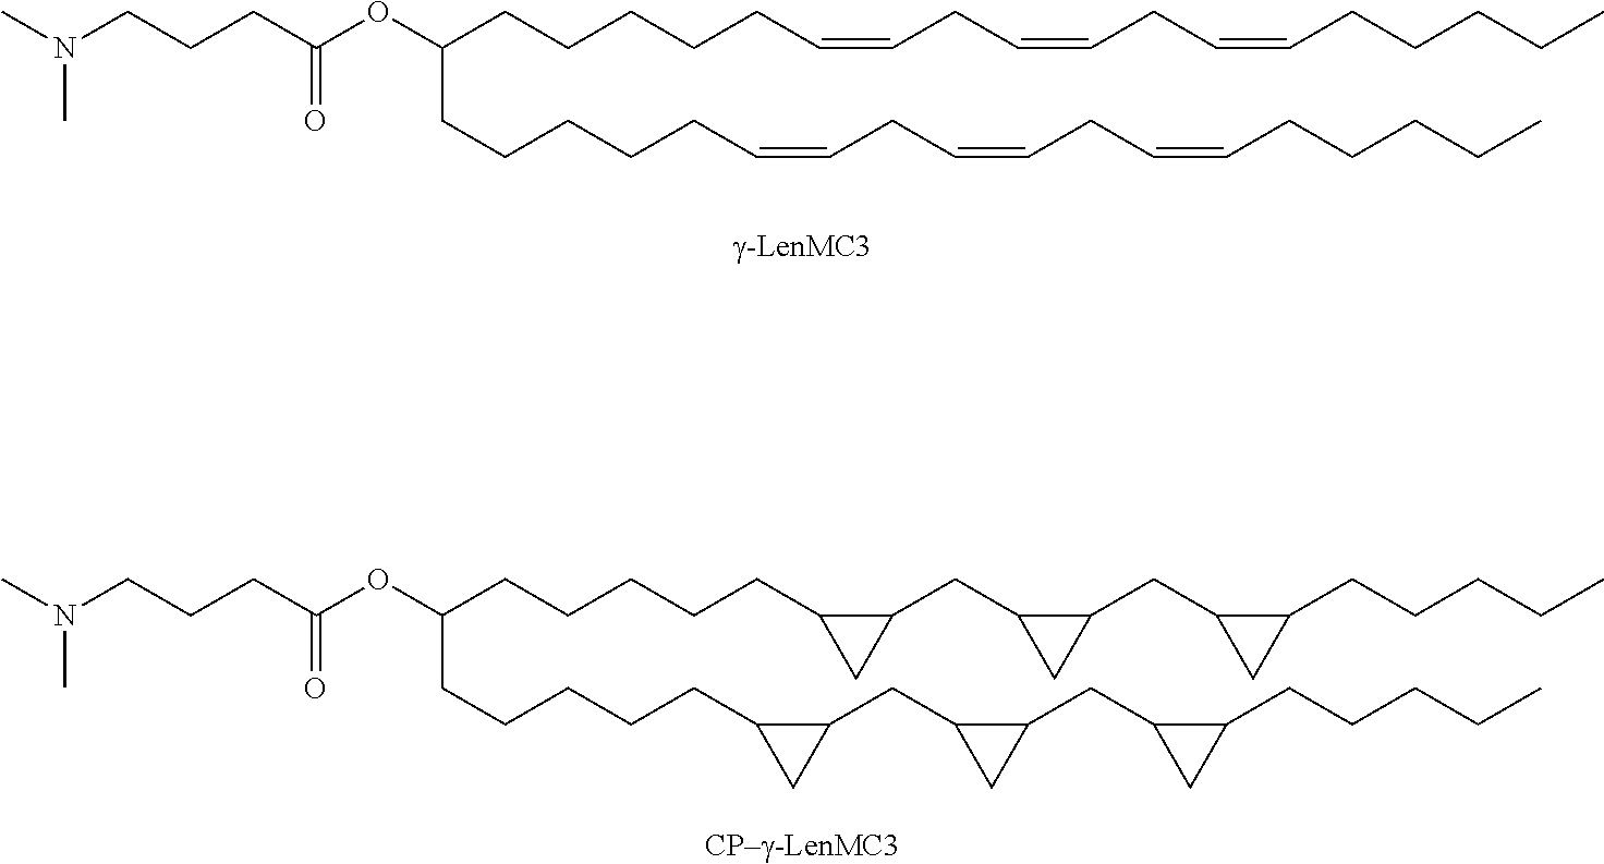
CN(CCCC(OC(CCCCCC=CCC=CCC=CCCCCC)CCCCCC=CCC=CCC=CCCCCC)=O)C.CN(CCCC(OC(CCCCCC1C(CC2C(CC3C(CCCCC)C3)C2)C1)CCCCCC1C(CC2C(CC3C(CCCCC)C3)C2)C1)=O)C
